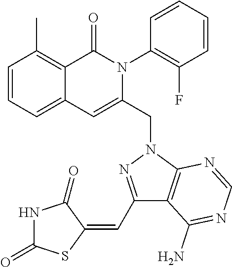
C1=CC=C2C(=C1C)C(=O)N(C1=C(F)C=CC=C1)C(CN1C3=C(C(C=C4C(=O)NC(=O)S4)=N1)C(N)=NC=N3)=C2
